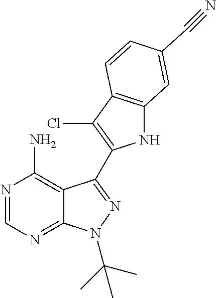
C12=C(N)N=CN=C1N(C(C)(C)C)N=C2C1=C(Cl)C2=C(N1)C=C(C#N)C=C2
